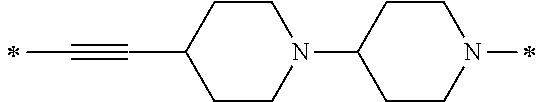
C1CC(C#CC)CCN1C1CCN(C)CC1
